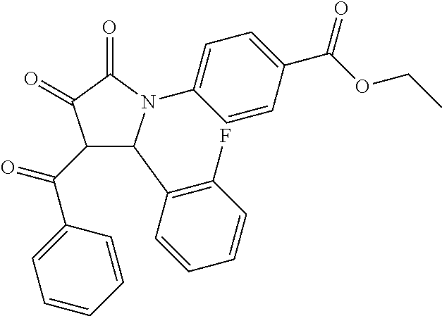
C1(=O)C(=O)C(C(C2=CC=CC=C2)=O)C(C2=C(F)C=CC=C2)N1C1=CC=C(C(OCC)=O)C=C1
